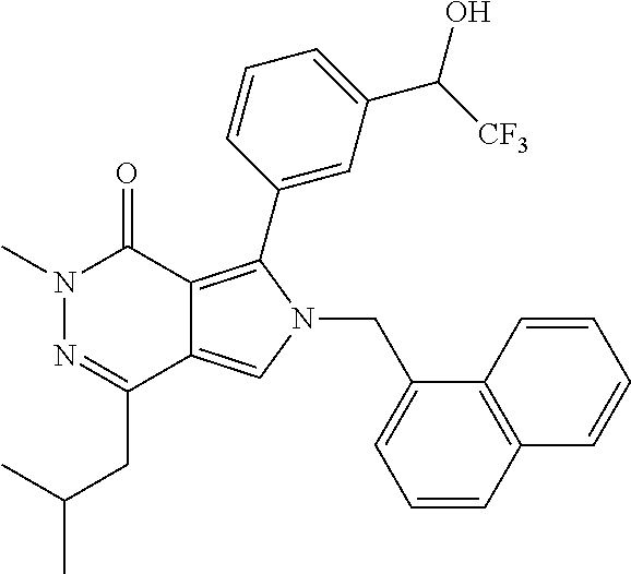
CN1N=C(CC(C)C)C2=CN(CC3=CC=CC4=C3C=CC=C4)C(C3=CC(C(O)[CF3])=CC=C3)=C2C1=O
